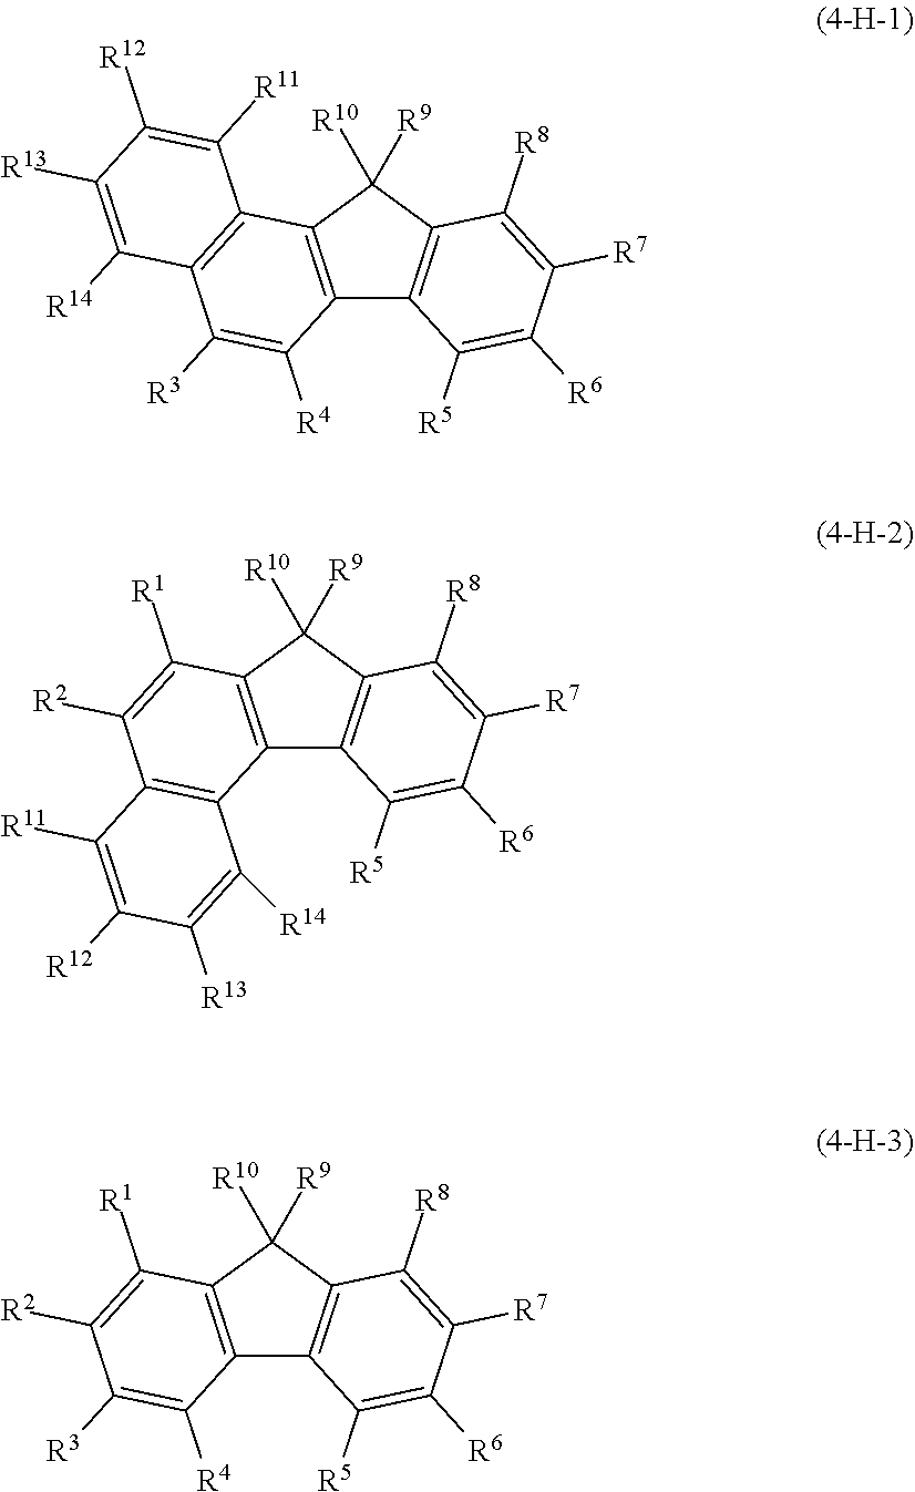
C12=C(C([R9])([R10])C3=C1C([R5])=C([R6])C([R7])=C3[R8])C1=C(C([R3])=C2[R4])C([R14])=C([R13])C([R12])=C1[R11].C12=C(C([R9])([R10])C3=C1C([R5])=C([R6])C([R7])=C3[R8])C([R1])=C([R2])C1=C2C([R14])=C([R13])C([R12])=C1[R11].C12=C(C([R9])([R10])C3=C1C([R5])=C([R6])C([R7])=C3[R8])C([R1])=C([R2])C([R3])=C2[R4]
